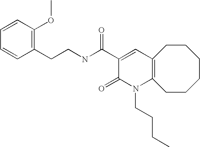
C1=CC(OC)=C(CCNC(C2=CC3=C(N(CCCC)C2=O)CCCCCC3)=O)C=C1
